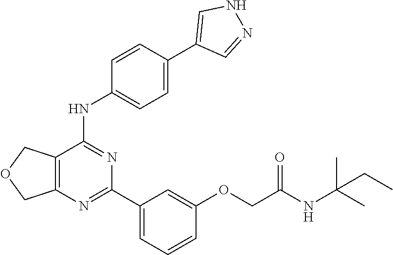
C12=C(N=C(C3=CC=CC(OCC(NC(C)(C)CC)=O)=C3)N=C1NC1=CC=C(C3=CNN=C3)C=C1)COC2
